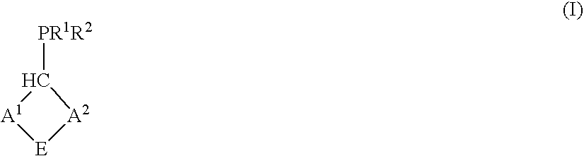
C1([PR1R2])[A1][E][A2]1
